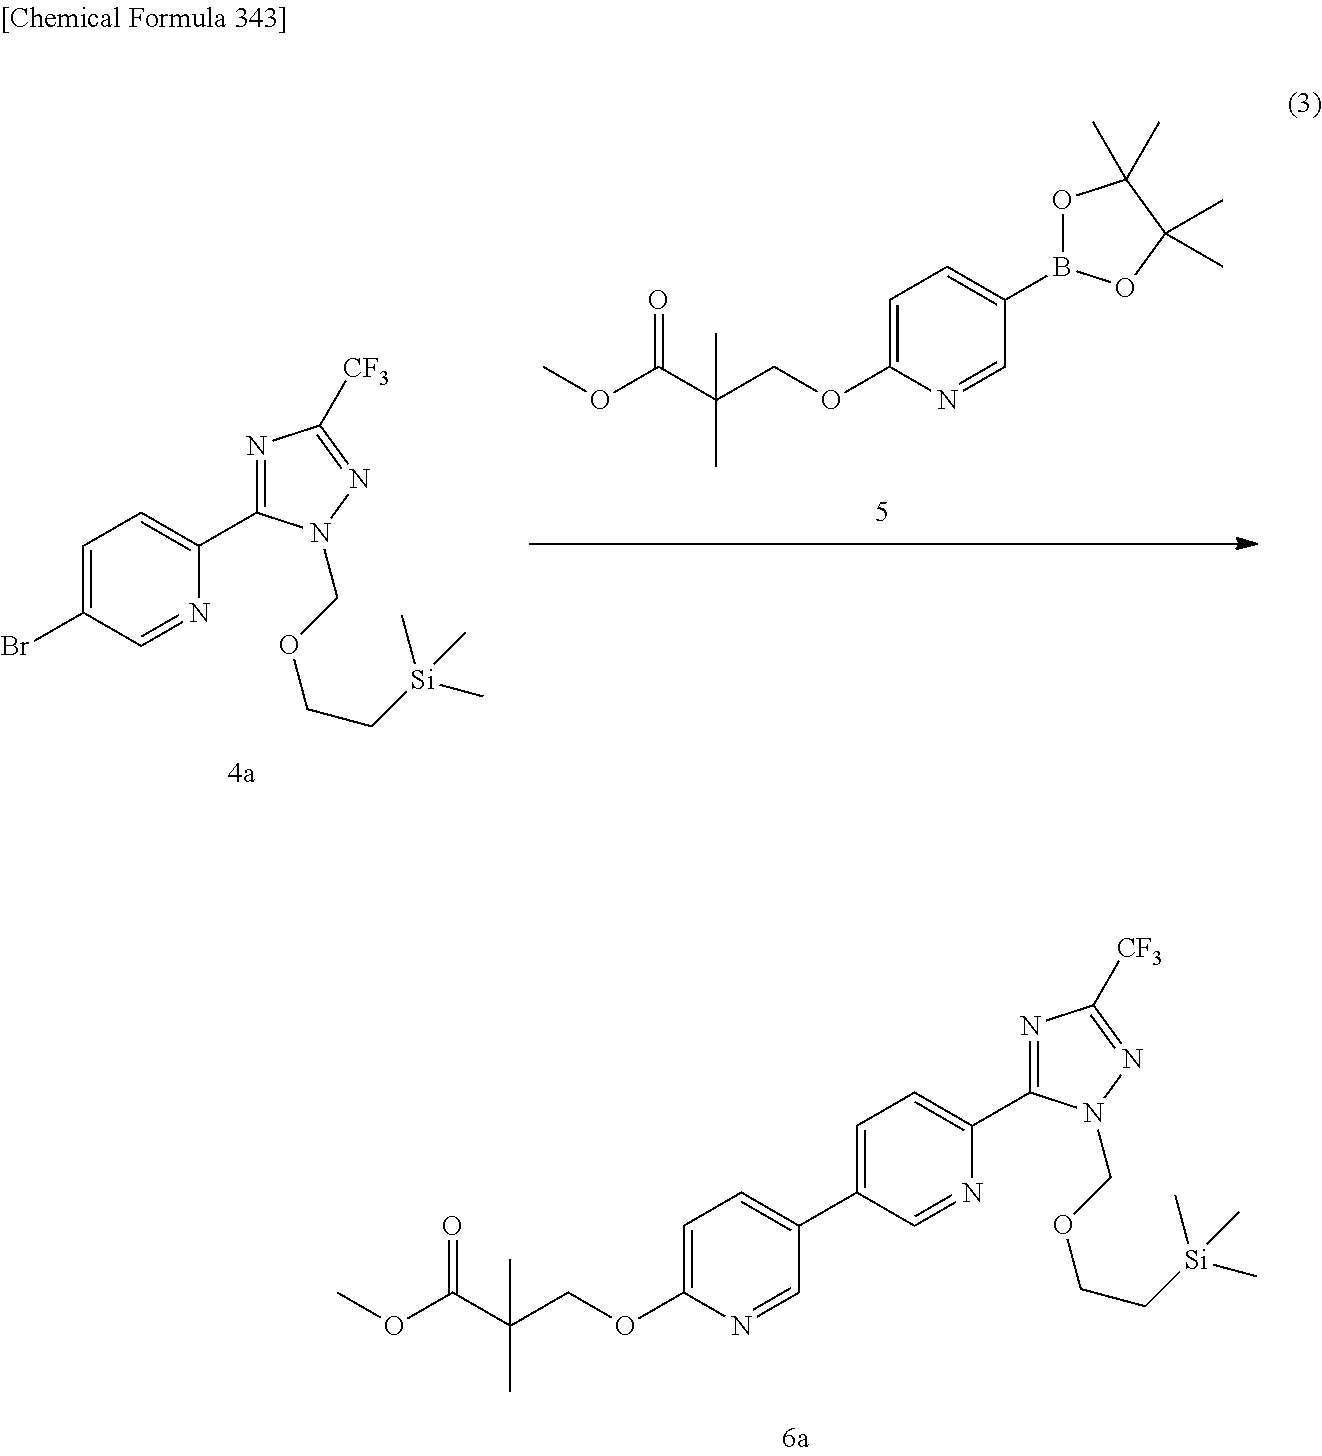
O1B(C2=CC=C(OCC(C(OC)=O)(C)C)N=C2)OC(C)(C)C1(C)C.C1=C(Br)C=NC(C2=NC([CF3])=NN2COCC[Si](C)(C)C)=C1.C1=C(C2=CC=C(OCC(C(OC)=O)(C)C)N=C2)C=NC(C2=NC([CF3])=NN2COCC[Si](C)(C)C)=C1
